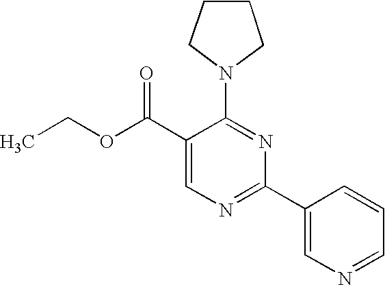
C1(C(OCC)=O)=CN=C(C2=CN=CC=C2)N=C1N1CCCC1
